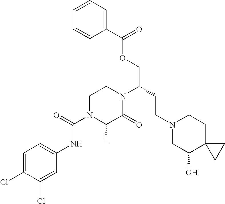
C(OCC(CCN1CC(O)C2(CC1)CC2)N1CCN(C(=O)NC2=CC=C(Cl)C(Cl)=C2)C(C)C1=O)(C1=CC=CC=C1)=O
